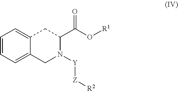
[Y](N1C(C(=O)O[R1])CC2=CC=CC=C2C1)[Z][R2]
